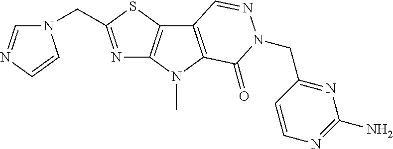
N1=C(CN2C=NC=C2)SC2=C1N(C)C1=C2C=NN(CC2=NC(N)=NC=C2)C1=O
